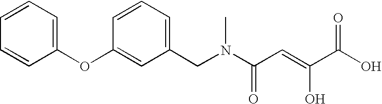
C1(OC2=CC=CC=C2)=CC(CN(C(C=C(C(O)=O)O)=O)C)=CC=C1
